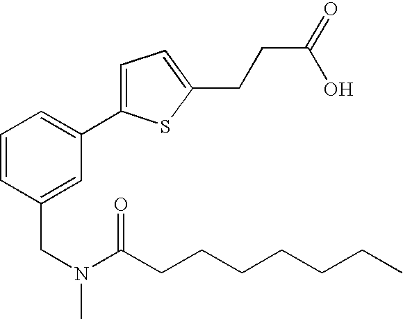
C1=CC(CN(C(CCCCCCC)=O)C)=CC(C2=CC=C(CCC(=O)O)S2)=C1
